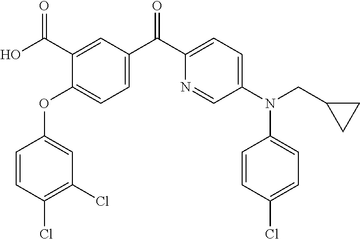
C1=CC(OC2=CC=C(C(C3=CC=C(N(C4=CC=C(Cl)C=C4)CC4CC4)C=N3)=O)C=C2C(O)=O)=CC(Cl)=C1Cl
